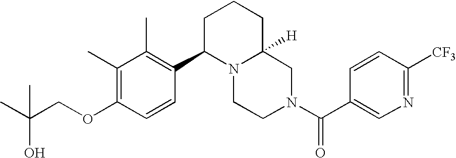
C(OC1=C(C)C(C)=C(C2N3C([H])(CN(C(=O)C4=CN=C([CF3])C=C4)CC3)CCC2)C=C1)C(C)(O)C
